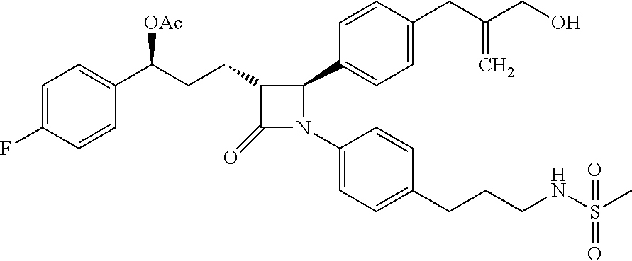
C1=C(F)C=CC(C(CCC2C(=O)N(C3=CC=C(CCCNS(C)(=O)=O)C=C3)C2C2=CC=C(CC(=C)CO)C=C2)[OAc])=C1
